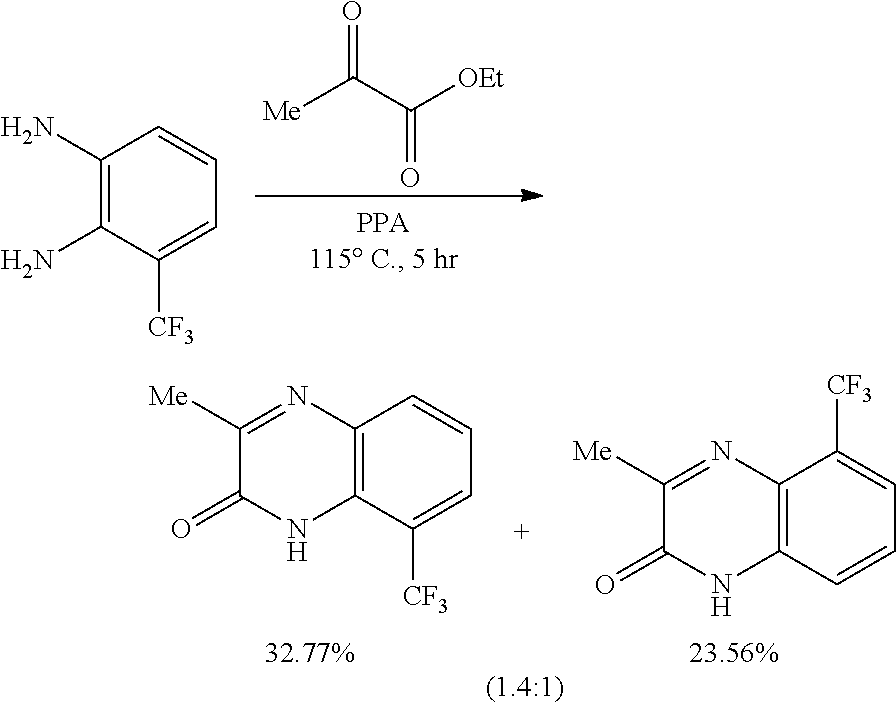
C12=C(C([CF3])=CC=C1)NC(=O)C([Me])=N2.C12=C(C=CC=C1[CF3])NC(=O)C([Me])=N2.[Me]C(=O)C(=O)[OEt].C1(N)=C(N)C([CF3])=CC=C1
